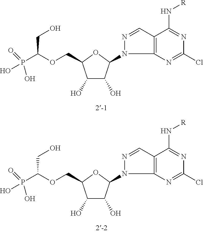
C1(O)C(O)C(N2N=CC3=C2N=C(Cl)N=C3N[R])OC1COC(P(O)(O)=O)CO.C1(O)C(O)C(N2N=CC3=C2N=C(Cl)N=C3N[R])OC1COC(P(O)(O)=O)CO
